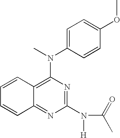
C1=CC2=C(N(C3=CC=C(OC)C=C3)C)N=C(N(C(C)=O)[H])N=C2C=C1
